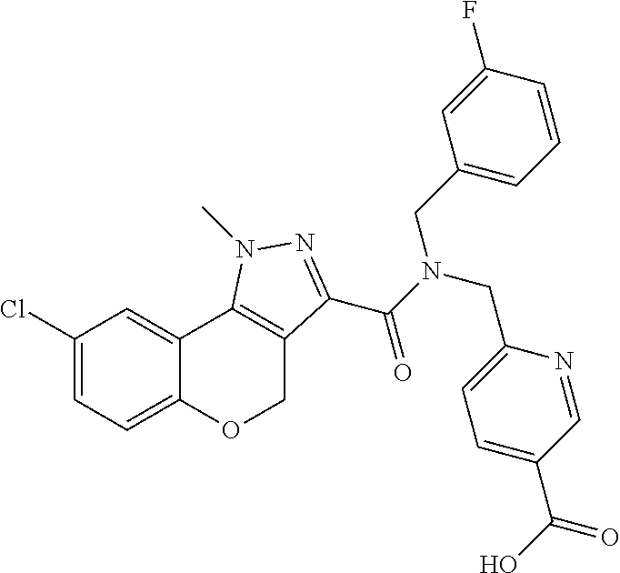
C1(Cl)=CC=C2C(=C1)C1=C(CO2)C(C(N(CC2=CC=C(C(=O)O)C=N2)CC2=CC=CC(F)=C2)=O)=NN1C
